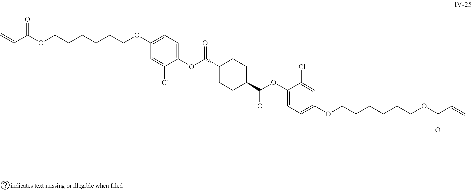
C=CC(OCCCCCCOC1=CC=C(OC(C2CCC(C(OC3=CC=C(OCCCCCCOC(=O)C=C)C=C3Cl)=O)CC2)=O)C(Cl)=C1)=O
